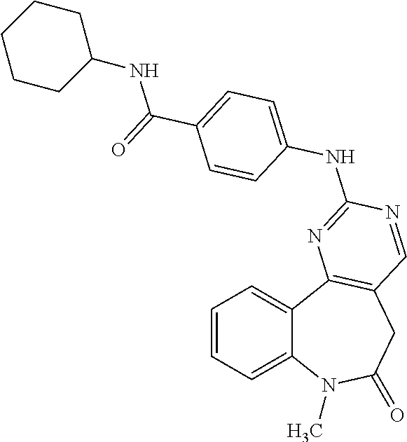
C1=CC=C2C(=C1)C1=C(CC(=O)N2C)C=NC(NC2=CC=C(C(=O)NC3CCCCC3)C=C2)=N1
